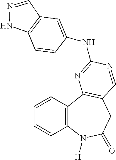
C1=CC2=C(C=C1)N([H])C(=O)CC1=C2N=C(NC2=CC3=C(C=C2)NN=C3)N=C1
